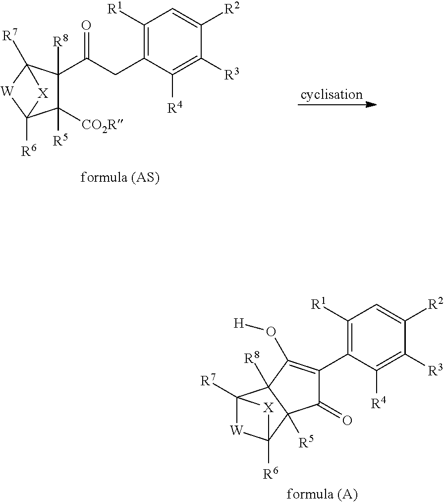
C1([R1])=C(C2=C(O[H])C3([R8])C([R5])(C2=O)C2([R6])[W]C3([R7])[X]2)C([R4])=C([R3])C([R2])=C1.C1([R1])=C(CC(C2([R8])C([CO2R])([R5])C3([R6])[W]C2([R7])[X]3)=O)C([R4])=C([R3])C([R2])=C1
